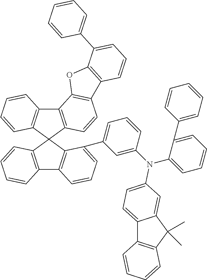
C12=C(C3(C4=C1C=CC=C4)C1=C(C4=C3C(C3=CC=CC(N(C5=CC=CC=C5C5=CC=CC=C5)C5=CC=C6C7=C(C(C)(C)C6=C5)C=CC=C7)=C3)=CC=C4)C=CC=C1)C=CC1=C2OC2=C1C=CC=C2C1=CC=CC=C1
